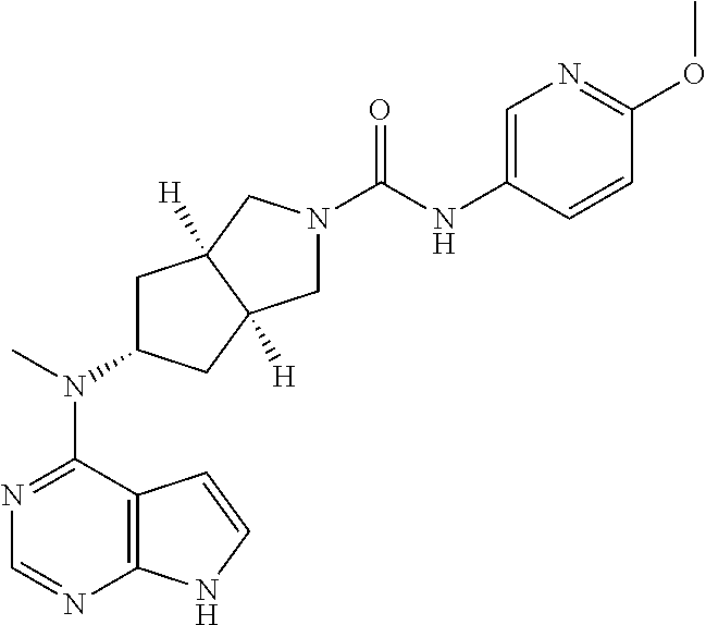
C12=C(N=CN=C1N(C)C1CC3([H])C([H])(C1)CN(C(=O)NC1=CN=C(OC)C=C1)C3)NC=C2
